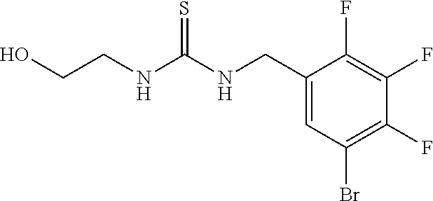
C1(CNC(NCCO)=S)=CC(Br)=C(F)C(F)=C1F
